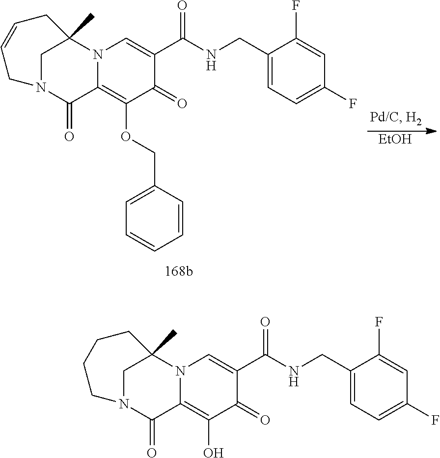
C1(=O)C(C(=O)NCC2=CC=C(F)C=C2F)=CN2C(=C1OCC1=CC=CC=C1)C(=O)N1CC2(C)CC=CC1.[EtOH].C1(=O)C(C(=O)NCC2=CC=C(F)C=C2F)=CN2C(=C1O)C(=O)N1CC2(C)CCCC1
